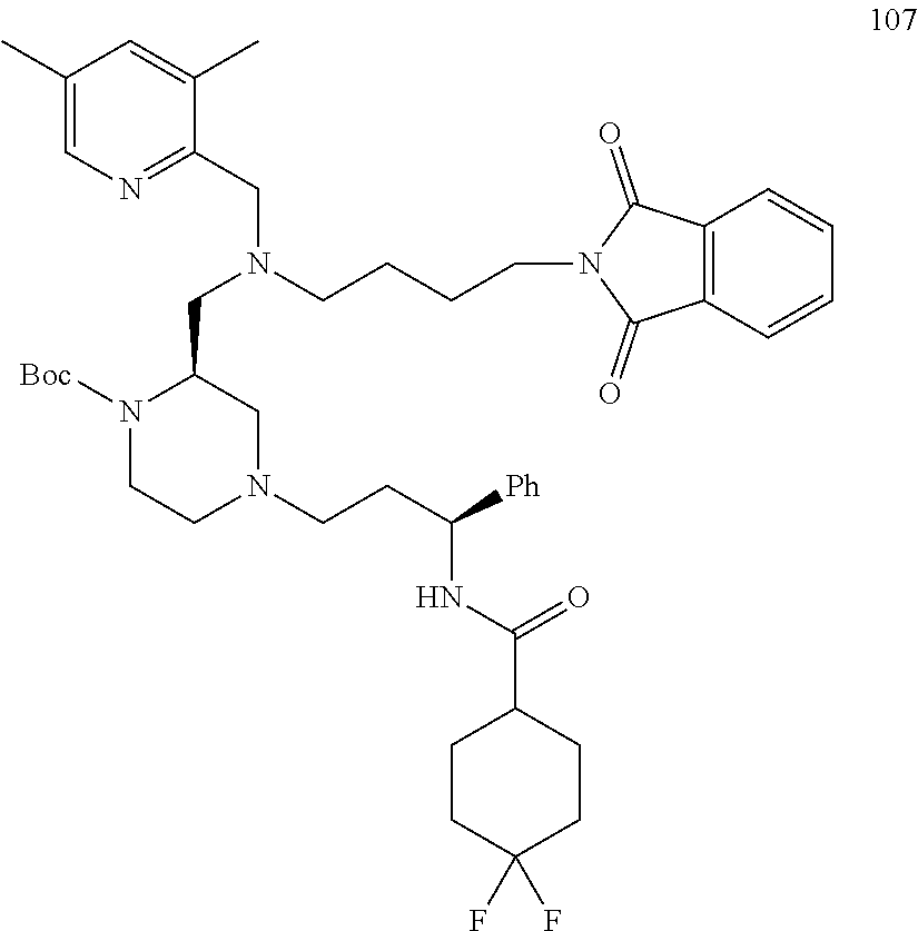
C1CN([Boc])C(CN(CC2=NC=C(C)C=C2C)CCCCN2C(=O)C3=C(C2=O)C=CC=C3)CN1CCC(NC(C1CCC(F)(F)CC1)=O)[Ph]
